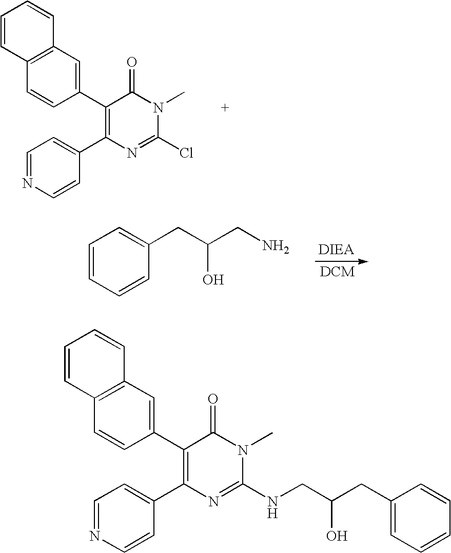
C1=CC2=C(C=C1)C=C(C1=C(C3=CC=NC=C3)N=C(Cl)N(C)C1=O)C=C2.C1=CC=CC(CC(CN)O)=C1.C1=CC2=C(C=C1)C=C(C1=C(C3=CC=NC=C3)N=C(NCC(CC3=CC=CC=C3)O)N(C)C1=O)C=C2
